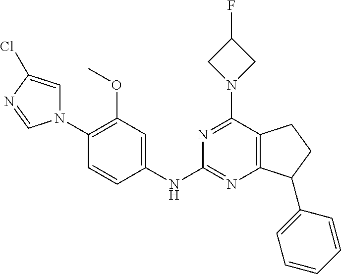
C1(OC)=C(N2C=C(Cl)N=C2)C=CC(NC2=NC3=C(C(N4CC(F)C4)=N2)CCC3C2=CC=CC=C2)=C1
